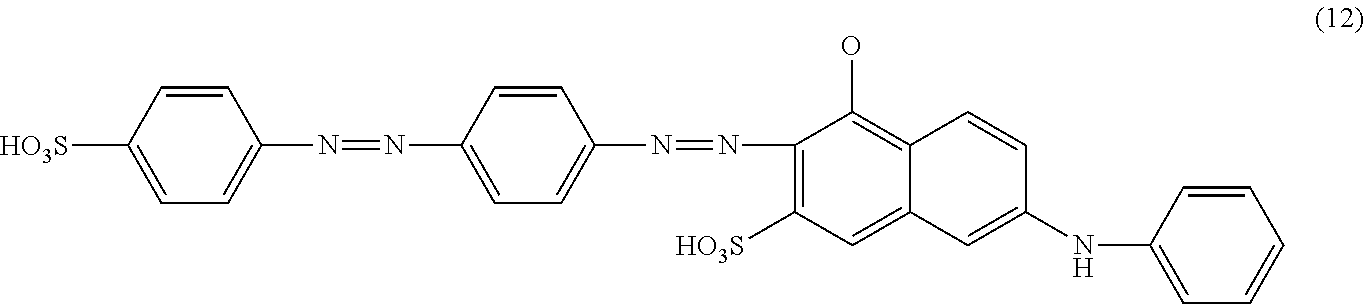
[HO3S]C1=CC=C(N=NC2=CC=C(N=NC3=C([HO3S])C=C4C(=C3O)C=CC(NC3=CC=CC=C3)=C4)C=C2)C=C1
